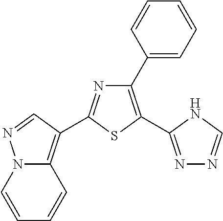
C1=CC2=C(C3=NC(C4=CC=CC=C4)=C(C4=NN=CN4)S3)C=NN2C=C1
